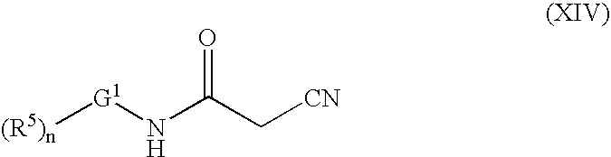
[G1](NC(C[CN])=O)[(R5)n]
